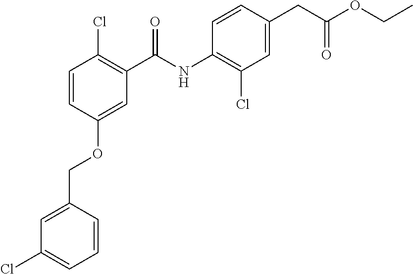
C1=C(CC(OCC)=O)C=CC(NC(=O)C2=C(Cl)C=CC(OCC3=CC(Cl)=CC=C3)=C2)=C1Cl
